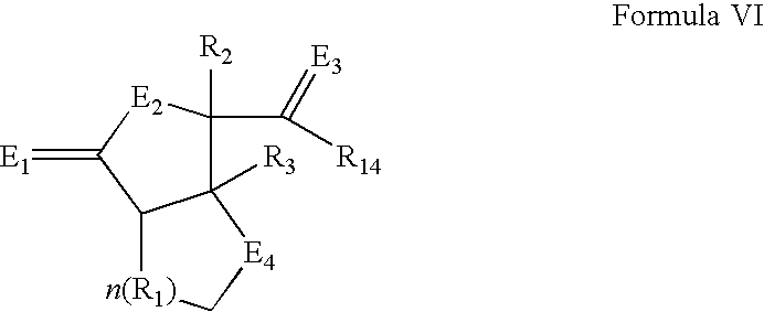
C12([R3])C([R2])(C([R14])=[E3])[E2]C(=[E1])C1[n(R1)]C[E4]2
